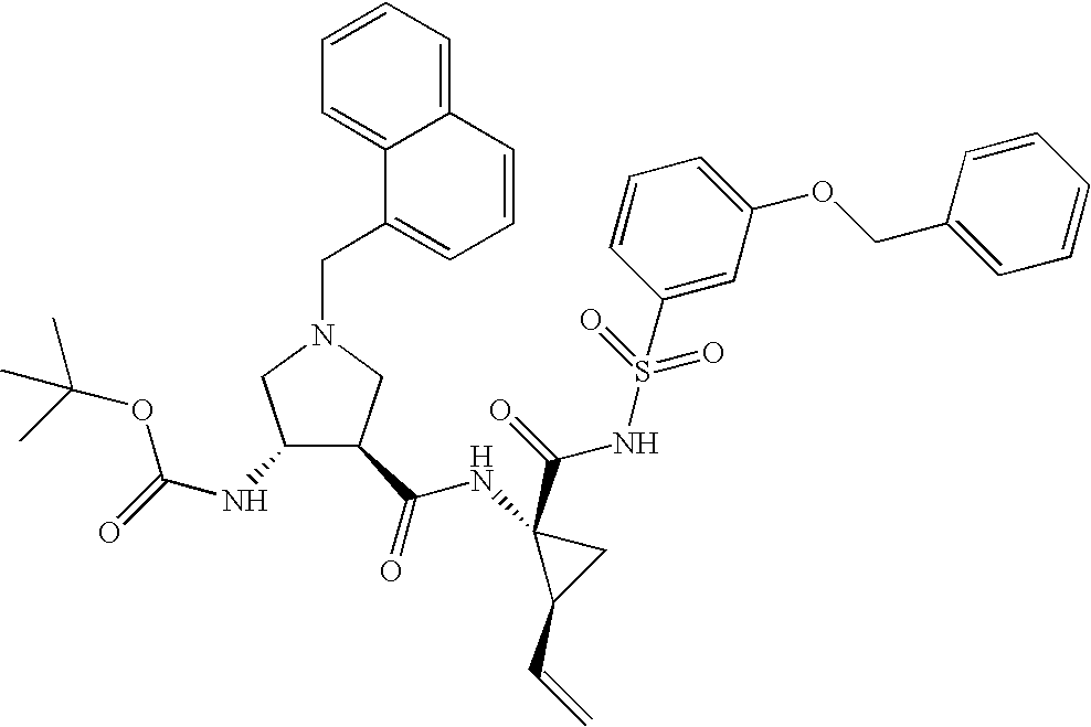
C(N1CC(NC(=O)OC(C)(C)C)C(C(NC2(C(NS(=O)(=O)C3=CC(OCC4=CC=CC=C4)=CC=C3)=O)C(C=C)C2)=O)C1)C1=CC=CC2=CC=CC=C12
